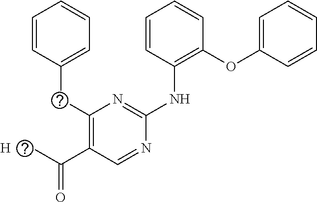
C1(CC2=CC=CC=C2)=C(C(C)=O)C=NC(NC2=C(OC3=CC=CC=C3)C=CC=C2)=N1.[H]
